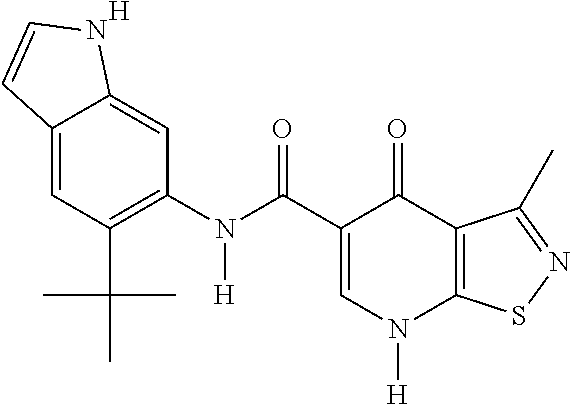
C1=C(C(=O)N(C2=C(C(C)(C)C)C=C3C(=C2)NC=C3)[H])C(=O)C2=C(N1[H])SN=C2C.[H]
